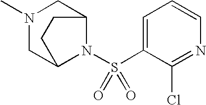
C1=C(S(N2C3CN(C)CC2CC3)(=O)=O)C(Cl)=NC=C1
